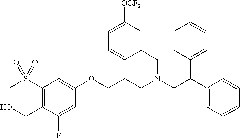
O(CCCN(CC(C1=CC=CC=C1)C1=CC=CC=C1)CC1=CC([OCF3])=CC=C1)C1=CC(S(C)(=O)=O)=C(CO)C(F)=C1
